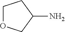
C1(N)CCOC1
